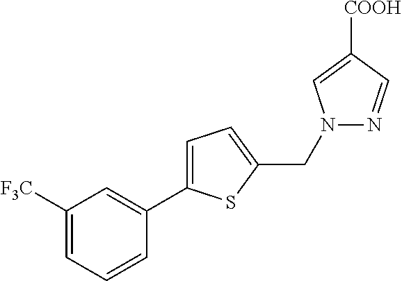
C1=C([F3C])C=C(C2=CC=C(CN3N=CC([COOH])=C3)S2)C=C1
